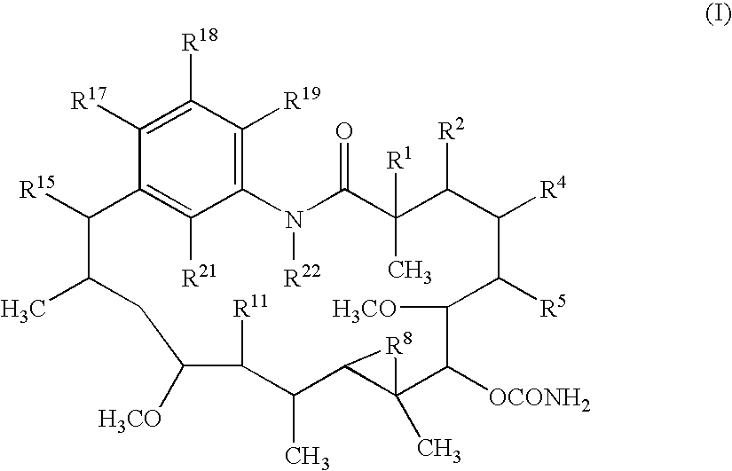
C1([R17])=C([R18])C([R19])=C2C([R21])=C1C([R15])C(C)CC([H3CO])C([R11])C(C)C1C(C)(C([OCONH2])C([H3CO])C([R5])C([R4])C([R2])C(C)([R1])C(=O)N2[R22])[R8]1
